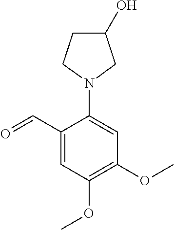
C1(C=O)=CC(OC)=C(OC)C=C1N1CC(O)CC1
